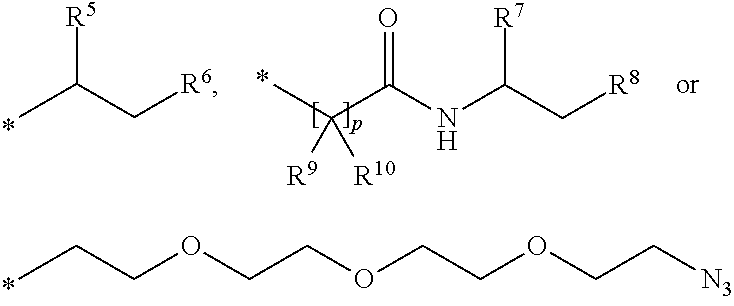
CCCOCCOCCOCC[N3].CC(C(NC(C[R8])[R7])=O)([R9])[R10].CC(C[R6])[R5]
